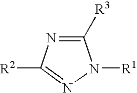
C1([R3])=NC([R2])=NN1[R1]
